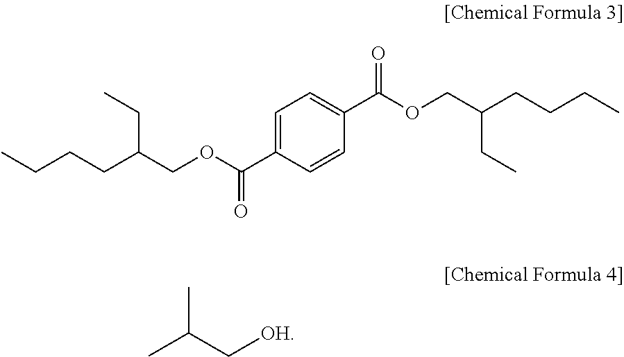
C(C(COC(C1=CC=C(C(OCC(CCCC)CC)=O)C=C1)=O)CC)CCC.CC(C[OH])C
